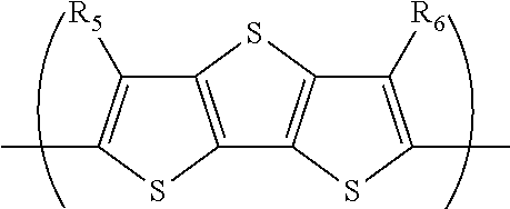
C12=C(SC(C)=C1[R5])C1=C(S2)C([R6])=C(C)S1
